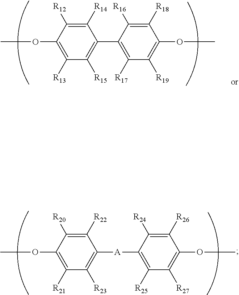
C1([R14])=C([R12])C(OC)=C([R13])C([R15])=C1C1=C([R17])C([R19])=C(OC)C([R18])=C1[R16].C1([R22])=C([R20])C(OC)=C([R21])C([R23])=C1[A]C1=C([R25])C([R27])=C(OC)C([R26])=C1[R24]
